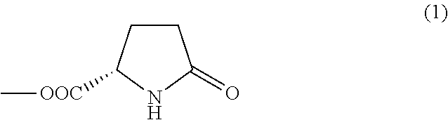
C1CC([OOC]C)NC1=O
